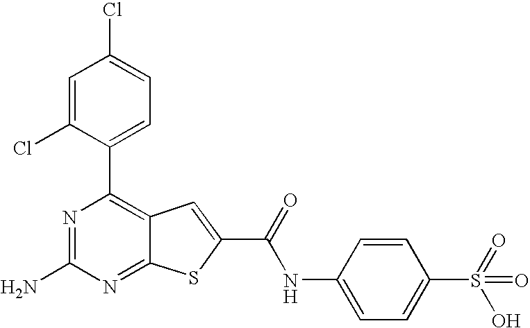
N1=C(N)N=C2C(=C1C1=CC=C(Cl)C=C1Cl)C=C(C(=O)NC1=CC=C(S(=O)(O)=O)C=C1)S2
